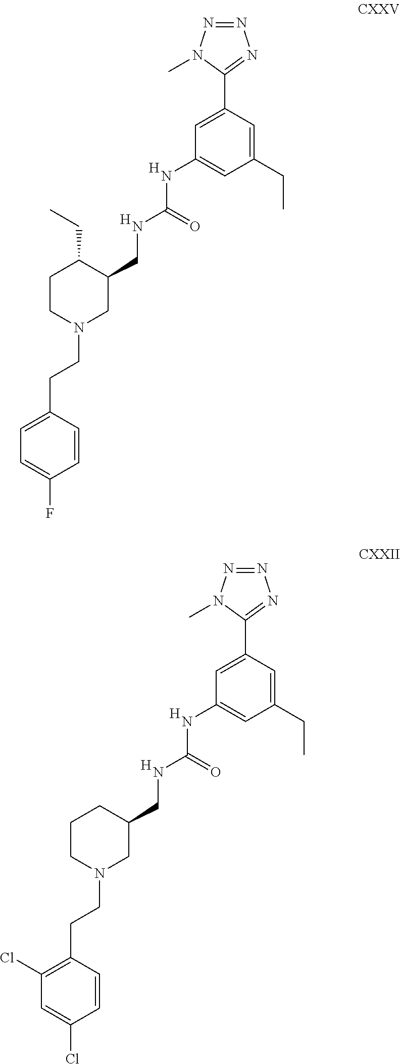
[H].[H].C1(CCN2CC(CNC(=O)NC3=CC(CC)=CC(C4=NN=NN4C)=C3)C(CC)CC2)=CC=C(F)C=C1.[H].[H].C1(CCN2CC(CNC(=O)NC3=CC(CC)=CC(C4=NN=NN4C)=C3)CCC2)=C(Cl)C=C(Cl)C=C1
